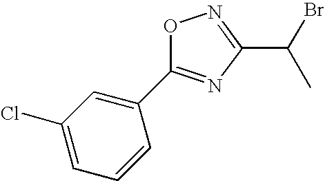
O1N=C(C(Br)C)N=C1C1=CC(Cl)=CC=C1
